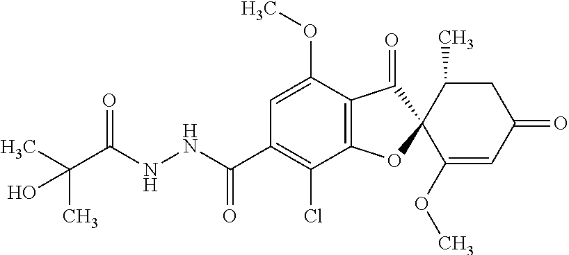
C1(OC)=CC(C(NNC(C(C)(C)O)=O)=O)=C(Cl)C2=C1C(=O)C1(O2)C(OC)=CC(=O)CC1C
